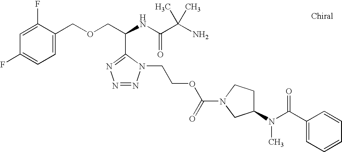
N1=C(C(COCC2=CC=C(F)C=C2F)NC(C(N)(C)C)=O)N(CCOC(N2CC(N(C(C3=CC=CC=C3)=O)C)CC2)=O)N=N1
